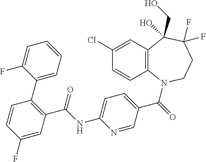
C12=C(N(C(=O)C3=CC=C(NC(C4=C(C5=CC=CC=C5F)C=CC(F)=C4)=O)N=C3)CCC(F)(F)C1(CO)O)C=CC(Cl)=C2
